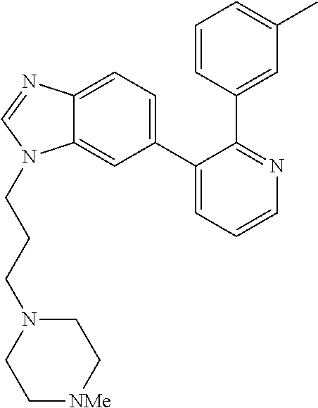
C1(C2=CC=C3C(=C2)N(CCCN2CC[NMe]CC2)C=N3)=CC=CN=C1C1=CC(C)=CC=C1
